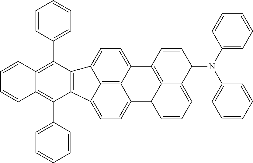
C1=C2C3=C4C(=C1)C1=C(C(C5=CC=CC=C5)=C5C(=C1C1=CC=CC=C1)C=CC=C5)C4=CC=C3C1C3=C2C=CC(N(C2=CC=CC=C2)C2=CC=CC=C2)C3=CC=C1
